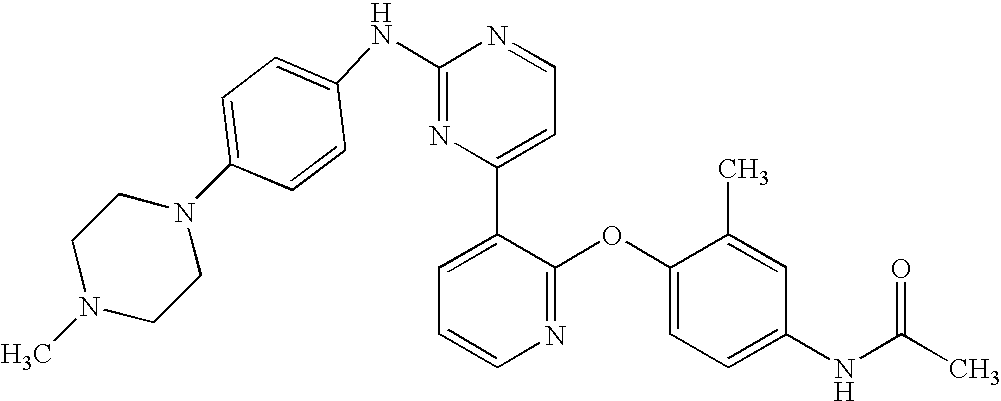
C1(NC2=CC=C(N3CCN(C)CC3)C=C2)=NC(C2=CC=CN=C2OC2=CC=C(NC(C)=O)C=C2C)=CC=N1
